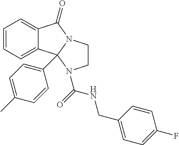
C1=CC=C2C(=C1)C1(C3=CC=C(C)C=C3)N(C2=O)CCN1C(=O)NCC1=CC=C(F)C=C1
